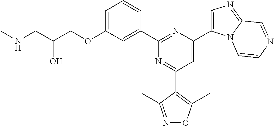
C1=C(OCC(CNC)O)C=C(C2=NC(C3=CN=C4N3C=CN=C4)=CC(C3=C(C)ON=C3C)=N2)C=C1
